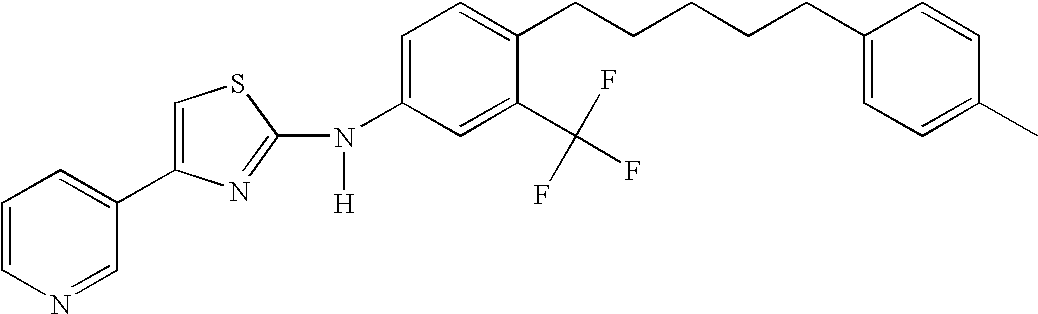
C1=CN=CC(C2=CSC(N(C3=CC=C(CCCCCC4=CC=C(C)C=C4)C(C(F)(F)F)=C3)[H])=N2)=C1
